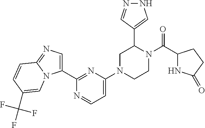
C1(C2=NC(N3CCN(C(C4NC(=O)CC4)=O)C(C4=CNN=C4)C3)=CC=N2)=CN=C2N1C=C(C(F)(F)F)C=C2
